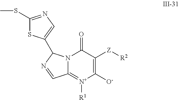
C1(SC)=NC=C(C2N3C(=[N+]([R1])C([O-])=C([Z][R2])C3=O)C=N2)S1
